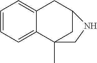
C1=CC=C2C(=C1)CC1CC2(C)CN1
